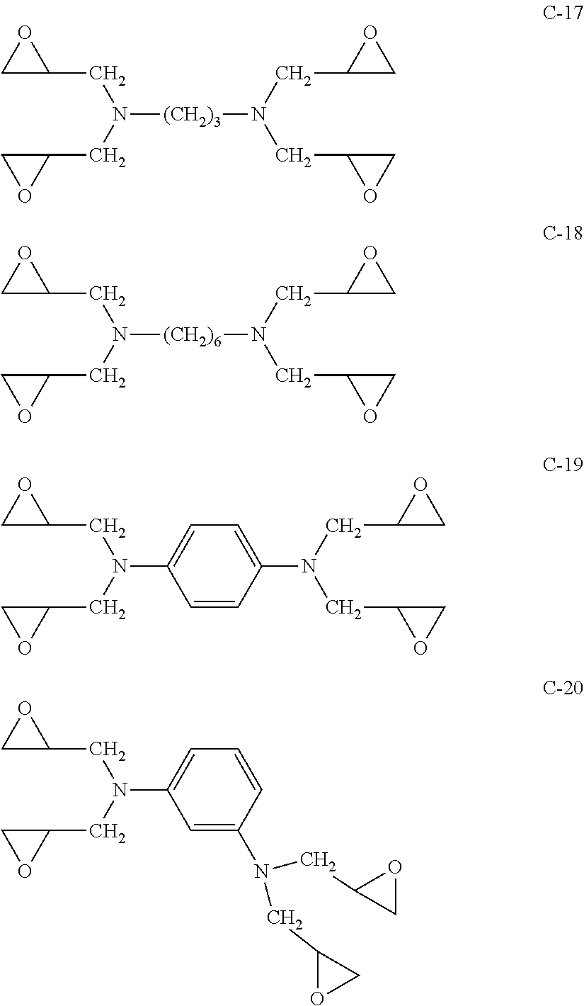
C1C(CN(CC2CO2)[(CH2)3]N(CC2CO2)CC2CO2)O1.C1C(CN(CC2CO2)[(CH2)6]N(CC2CO2)CC2CO2)O1.C1C(CN(CC2CO2)C2=CC=C(N(CC3CO3)CC3CO3)C=C2)O1.C1C(CN(CC2CO2)C2=CC=CC(N(CC3OC3)CC3OC3)=C2)O1
